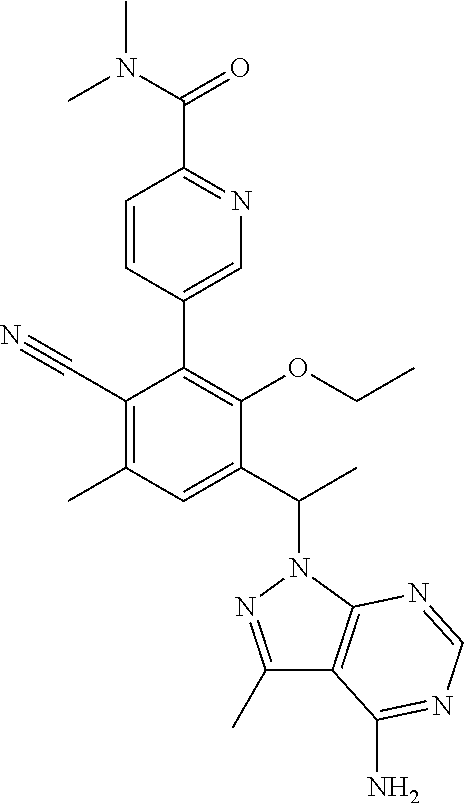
C1(C(C)N2N=C(C)C3=C2N=CN=C3N)=CC(C)=C(C#N)C(C2=CN=C(C(N(C)C)=O)C=C2)=C1OCC
